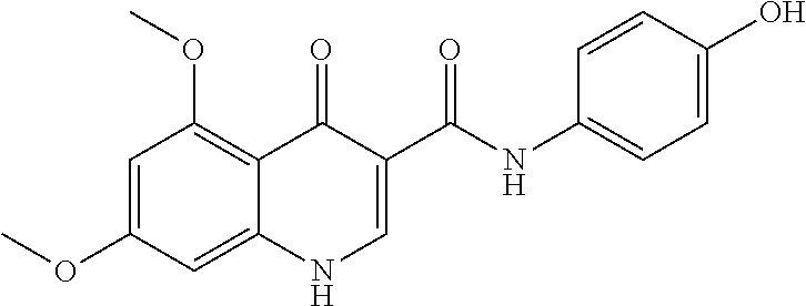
C1=C(OC)C=C2C(=C1OC)C(=O)C(C(=O)NC1=CC=C(O)C=C1)=CN2
